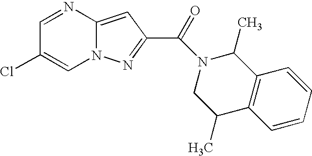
C1=NC2=CC(C(=O)N3C(C)C4=C(C(C)C3)C=CC=C4)=NN2C=C1Cl
